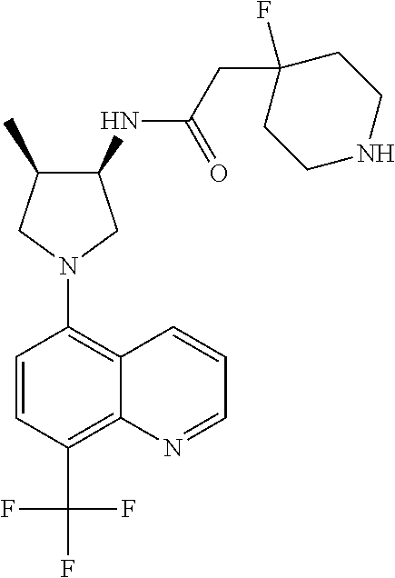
C1(NC(CC2(F)CCNCC2)=O)C(C)CN(C2=C3C(=C(C(F)(F)F)C=C2)N=CC=C3)C1
